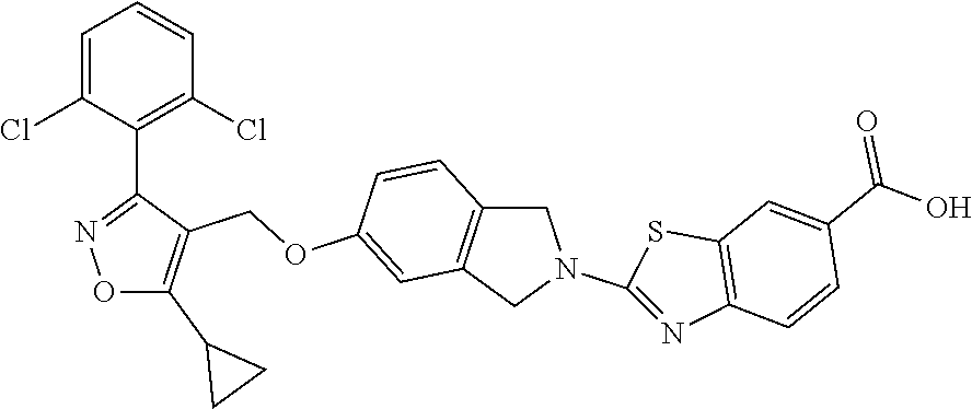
C12=C(CN(C3=NC4=C(S3)C=C(C(O)=O)C=C4)C1)C=CC(OCC1=C(C3CC3)ON=C1C1=C(Cl)C=CC=C1Cl)=C2
